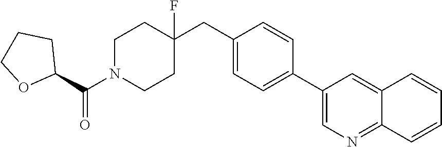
C1(C(N2CCC(CC3=CC=C(C4=CN=C5C(=C4)C=CC=C5)C=C3)(F)CC2)=O)OCCC1
